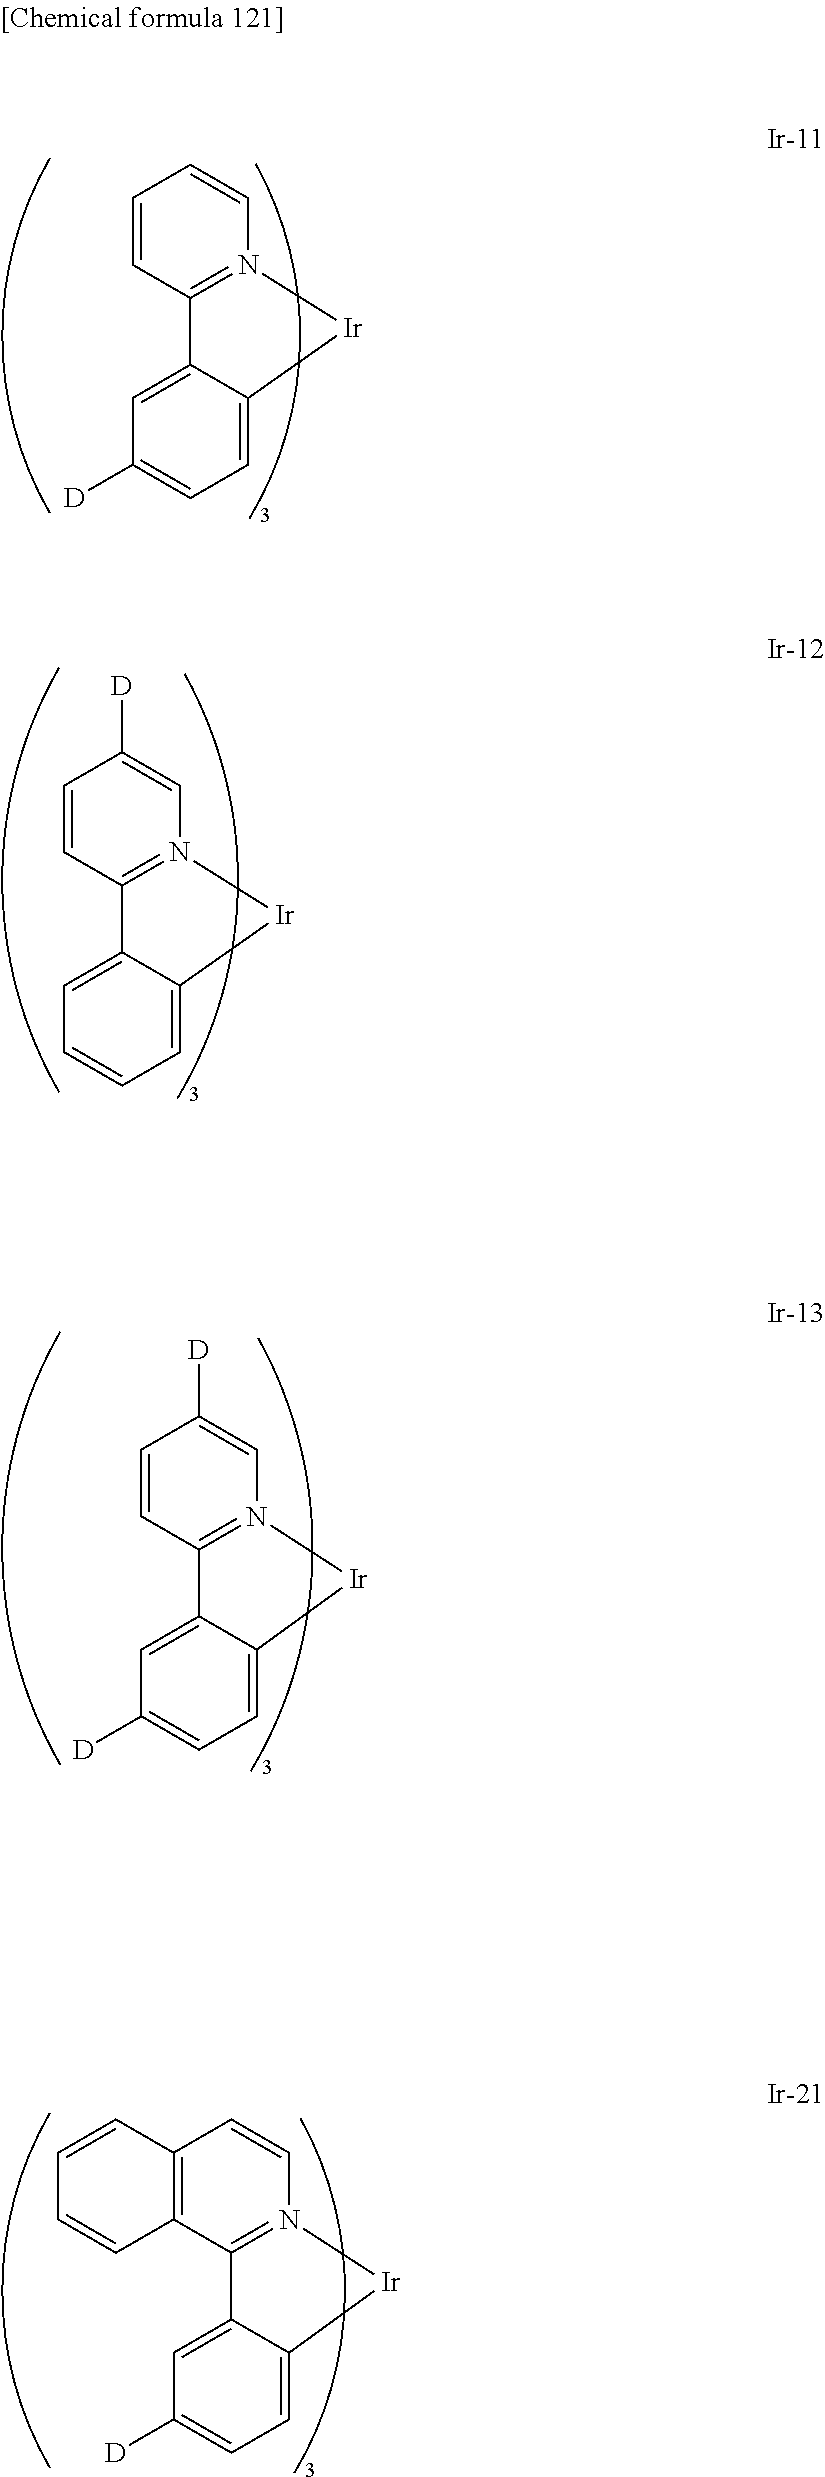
C1=CC2=N(C=C1)[Ir]C1=CC=C([D])C=C21.C1=CC2=N(C=C1[D])[Ir]C1=CC=CC=C21.C1=CC2=N(C=C1[D])[Ir]C1=CC=C([D])C=C21.C12=C(C3=N(C=C1)[Ir]C1=CC=C([D])C=C31)C=CC=C2
